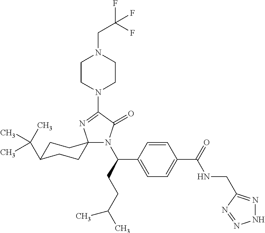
N1(C2=NC3(N(C(C4=CC=C(C(=O)NCC5=NNN=N5)C=C4)CCC(C)C)C2=O)CCC(C(C)(C)C)CC3)CCN(CC(F)(F)F)CC1
